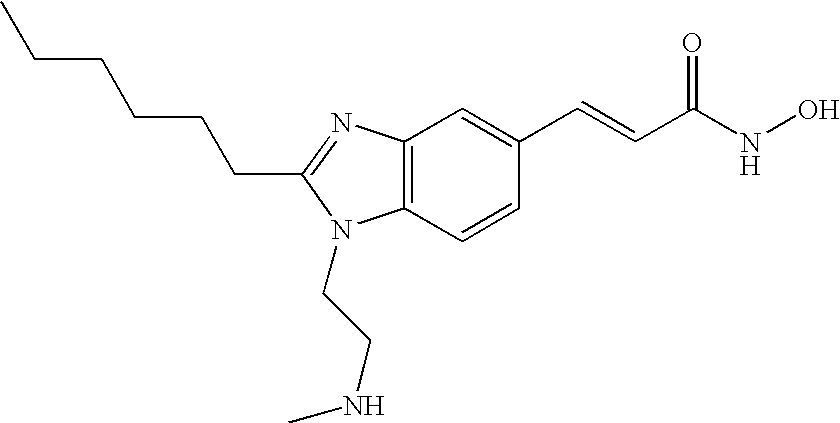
C12=C(C=CC(C=CC(NO)=O)=C1)N(CCNC)C(CCCCCC)=N2
